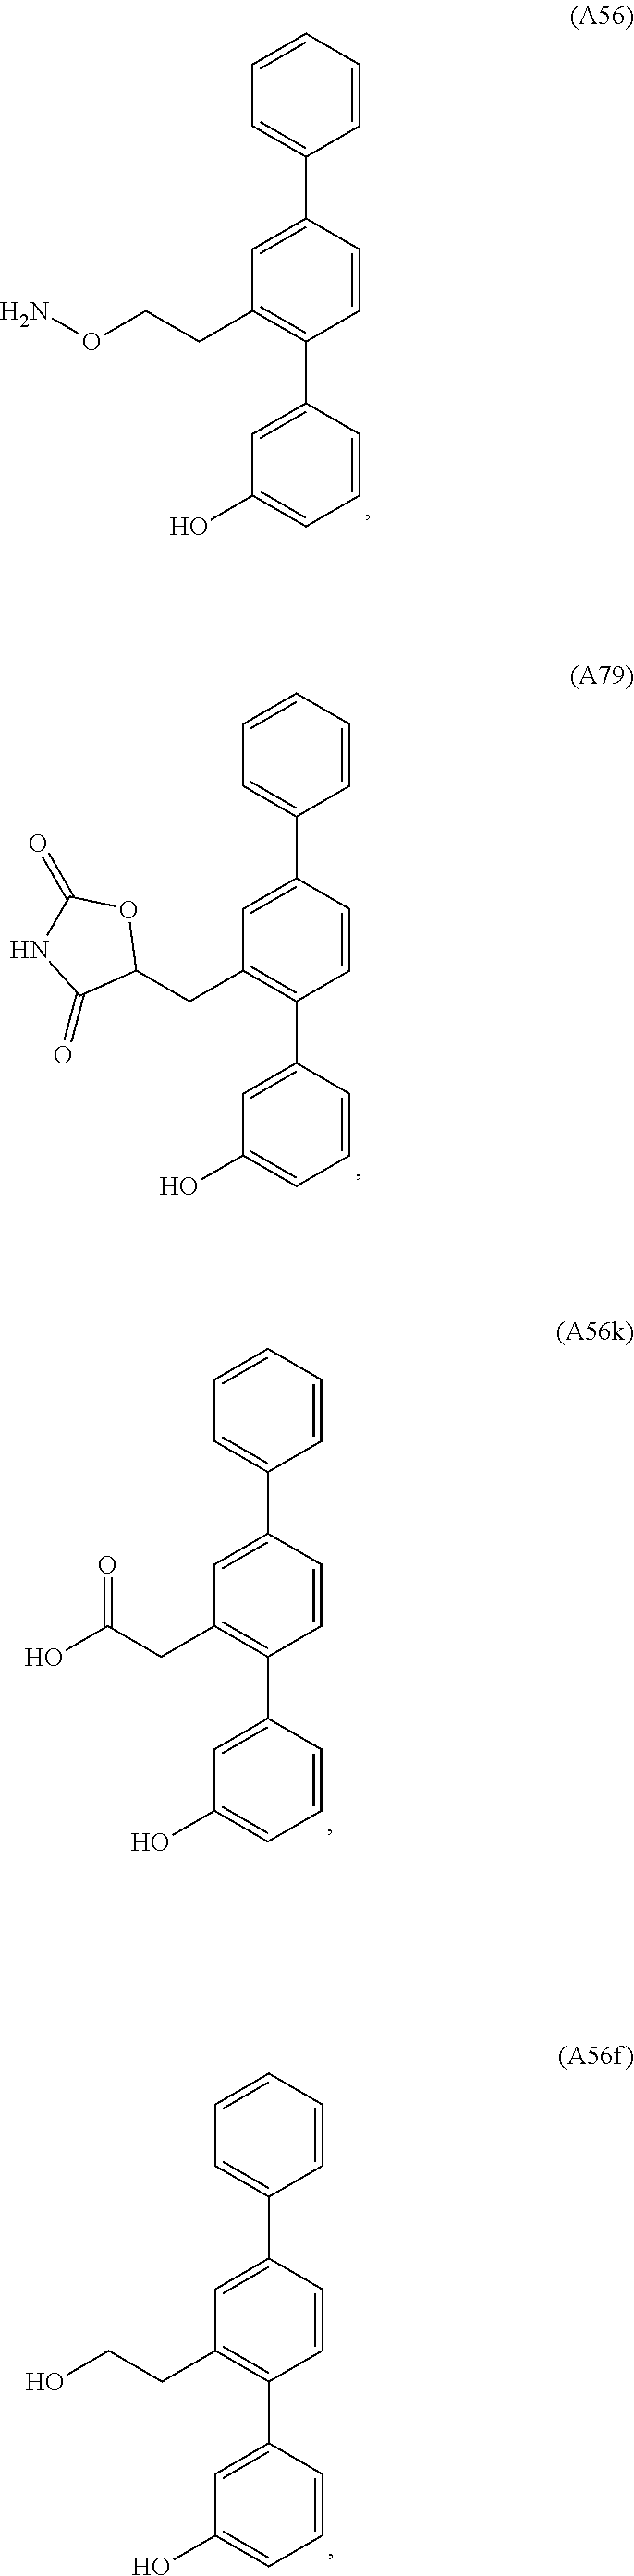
C1=CC=C(C2=CC(CCON)=C(C3=CC(O)=CC=C3)C=C2)C=C1.C1=CC=C(C2=CC(CC3OC(=O)NC3=O)=C(C3=CC(O)=CC=C3)C=C2)C=C1.C1=CC=C(C2=CC(CC(O)=O)=C(C3=CC(O)=CC=C3)C=C2)C=C1.C1=CC=C(C2=CC(CCO)=C(C3=CC(O)=CC=C3)C=C2)C=C1
